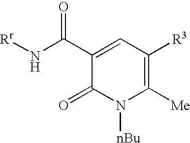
[Rr]NC(C1=CC([R3])=C([Me])N([nBu])C1=O)=O
